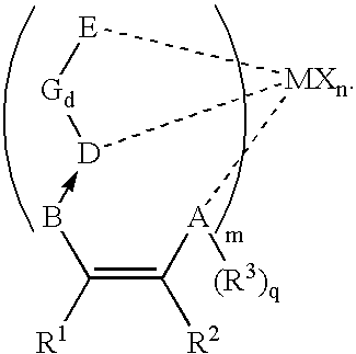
C1([R1])=C([R2])[A]([(R3)q])[MXn]2[D](-B1)[Gd][E]2
